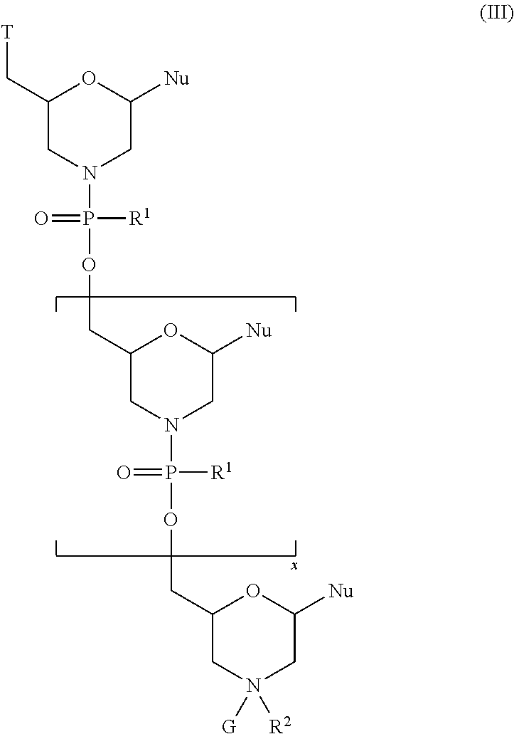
C1(C[T])CN(P(=O)([R1])OCC2CN(P(=O)([R1])OCC3CN([R2])([G])CC([Nu])O3)CC([Nu])O2)CC([Nu])O1
